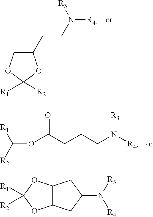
C1(CCN([R4])[R3])COC([R1])([R2])O1.[R4]N(CCCC(OC([R1])[R2])=O)[R3].C12C(CC(N([R3])[R4])C1)OC([R1])([R2])O2
